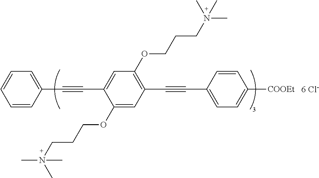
C1=CC=CC(C#CC2=CC(OCCCN(C)(C)C)=C(C#CC3=CC=C([COOEt])C=C3)C=C2OCCCN(C)(C)C)=C1.[6 Cl-]
